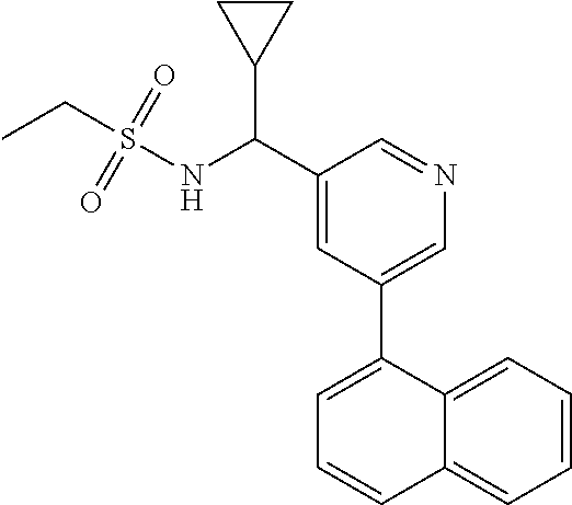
C1(C(NS(=O)(=O)CC)C2CC2)=CC(C2=CC=CC3=CC=CC=C23)=CN=C1
